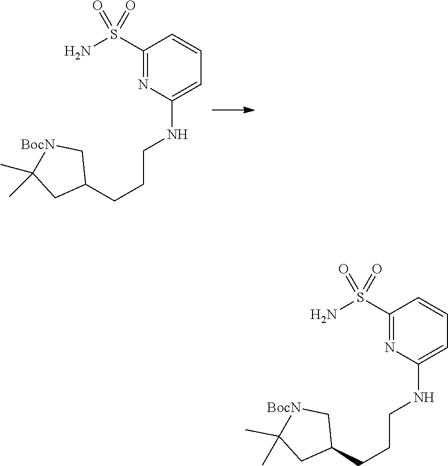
C1(S(N)(=O)=O)=NC(NCCCC2C[BocN]C(C)(C)C2)=CC=C1.C1(S(N)(=O)=O)=NC(NCCCC2C[BocN]C(C)(C)C2)=CC=C1
